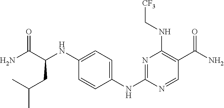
N1=C(NC2=CC=C(NC(C(N)=O)CC(C)C)C=C2)N=CC(C(N)=O)=C1NC[CF3]
